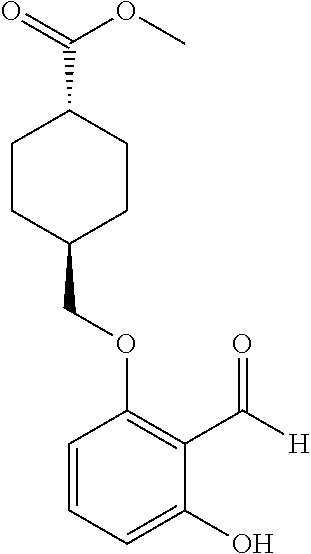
C1CC(COC2=C(C([H])=O)C(O)=CC=C2)CCC1C(=O)OC
